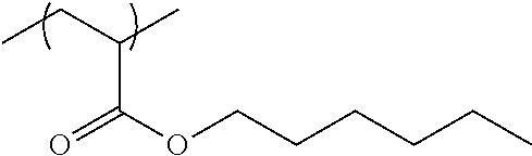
CCC(C)C(OCCCCCC)=O
